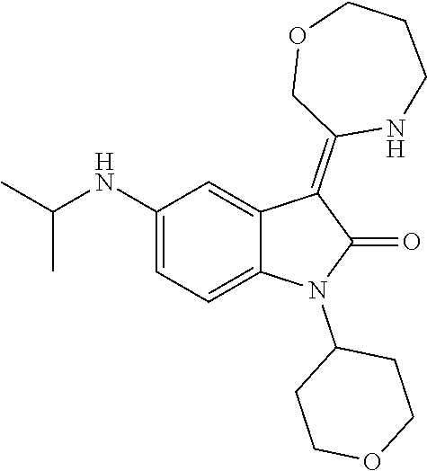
C1(NC(C)C)=CC=C2C(=C1)C(=C1NCCCOC1)C(=O)N2C1CCOCC1
